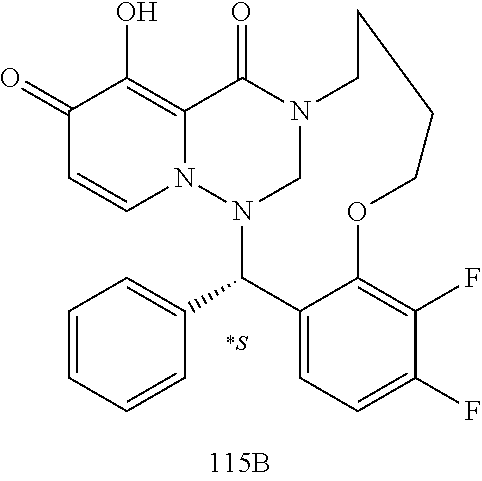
C1(=O)C=CN2C(=C1O)C(=O)N1CN2C(C2=CC=CC=C2)C2=CC=C(F)C(F)=C2OCCCC1
